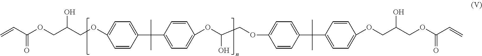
C(=O)(C=C)OCC(COC1=CC=C(C(C2=CC=C(OC(COC3=CC=C(C(C4=CC=C(OCC(COC(=O)C=C)O)C=C4)(C)C)C=C3)O)C=C2)(C)C)C=C1)O
